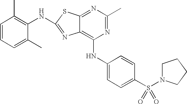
N1=C(C)N=C2C(=C1NC1=CC=C(S(N3CCCC3)(=O)=O)C=C1)N=C(NC1=C(C)C=CC=C1C)S2
